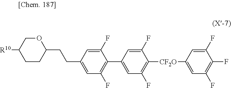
C(CC1OCC([R10])CC1)C1=CC(F)=C(C2=CC(F)=C([CF2O]C3=CC(F)=C(F)C(F)=C3)C(F)=C2)C(F)=C1
